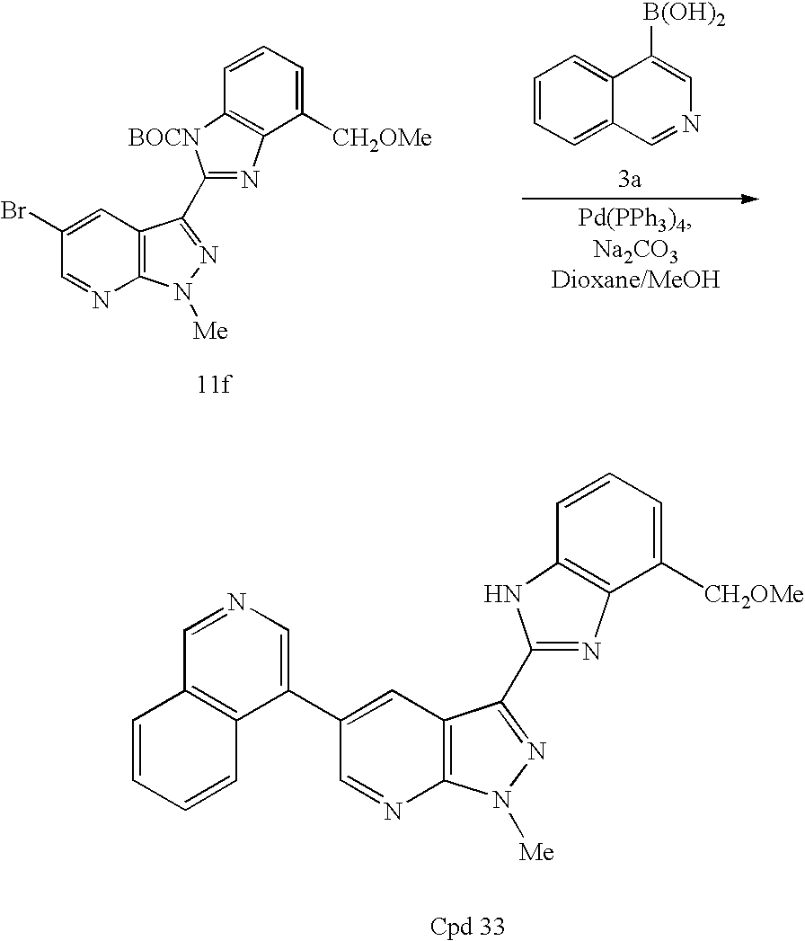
C12=C(C=C(C3=CN=CC4=C3C=CC=C4)C=N1)C(C1=NC3=C(N1)C=CC=C3[CH2OMe])=NN2[Me].C12=C(C=C(Br)C=N1)C(C1=NC3=C([BOCN]1)C=CC=C3[CH2OMe])=NN2[Me].C1=CC=C2C(=C1)C([B(OH)2])=CN=C2
